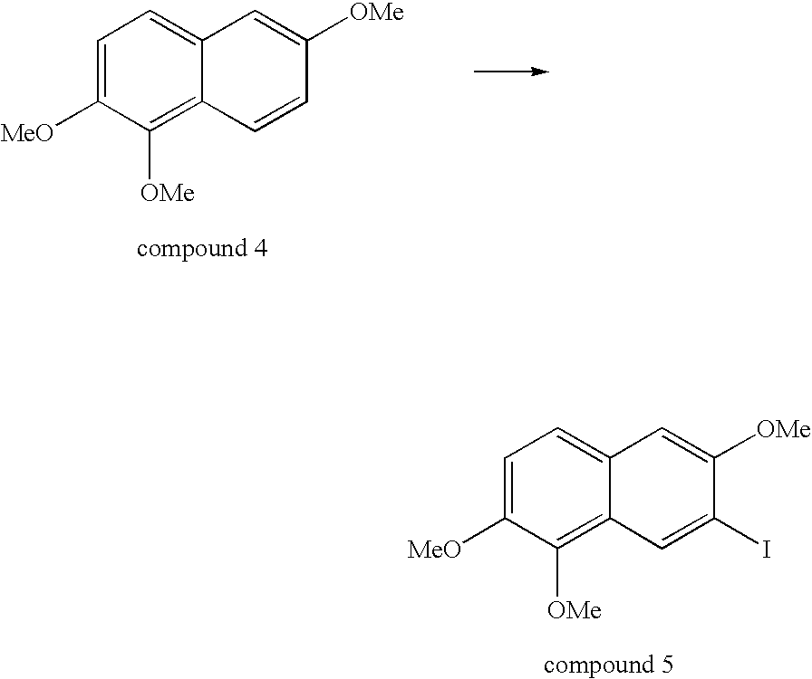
C1=C([MeO])C([OMe])=C2C(=C1)C=C([OMe])C(I)=C2.C1=C([MeO])C([OMe])=C2C(=C1)C=C([OMe])C=C2
